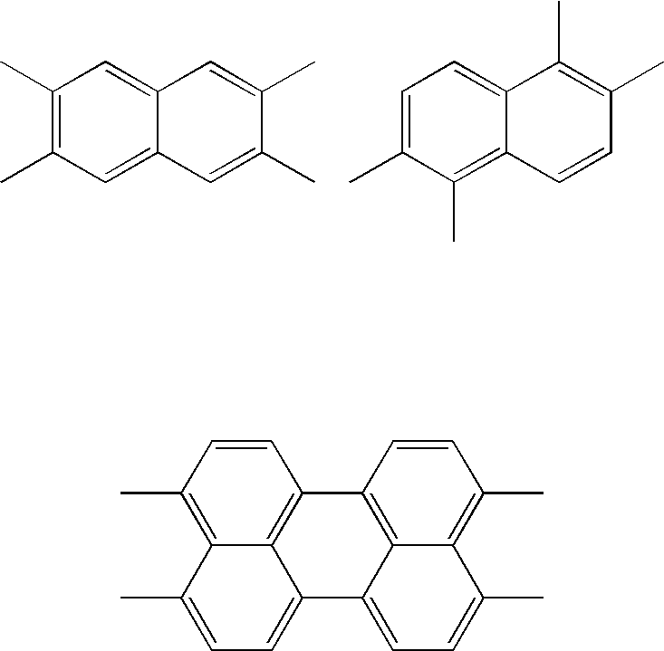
C1(C)=C(C)C=C2C(=C1)C=C(C)C(C)=C2.C1=C(C)C(C)=C2C(=C1)C(C)=C(C)C=C2.C1=CC(C)=C2C3=C1C1=C4C(=C(C)C=C1)C(C)=CC=C4C3=CC=C2C
